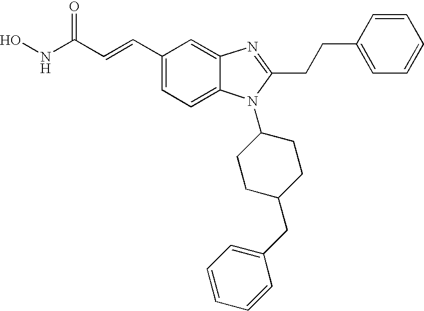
C(C1=NC2=CC(C=CC(NO)=O)=CC=C2N1C1CCC(CC2=CC=CC=C2)CC1)CC1=CC=CC=C1
